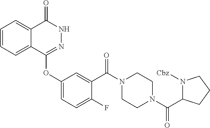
C1=CC=C2C(=C1)C(=O)NN=C2OC1=CC=C(F)C(C(N2CCN(C(C3N([Cbz])CCC3)=O)CC2)=O)=C1
